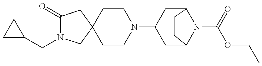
C1(=O)N(CC2CC2)CC2(C1)CCN(C1CC3N(C(=O)OCC)C(C1)CC3)CC2
